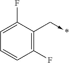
C1=C(F)C(C->*)=C(F)C=C1
